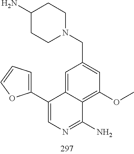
C1=C2C(=C(OC)C=C1CN1CCC(N)CC1)C(N)=NC=C2C1=CC=CO1
